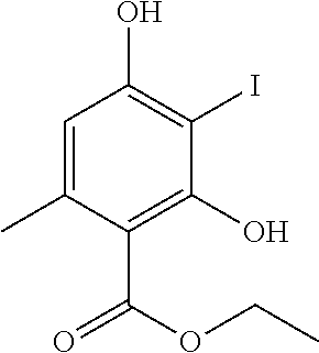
CC1=CC(O)=C(I)C(O)=C1C(OCC)=O
